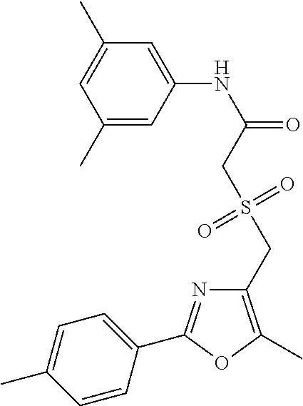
C1(C)=CC(NC(=O)CS(CC2=C(C)OC(C3=CC=C(C)C=C3)=N2)(=O)=O)=CC(C)=C1
